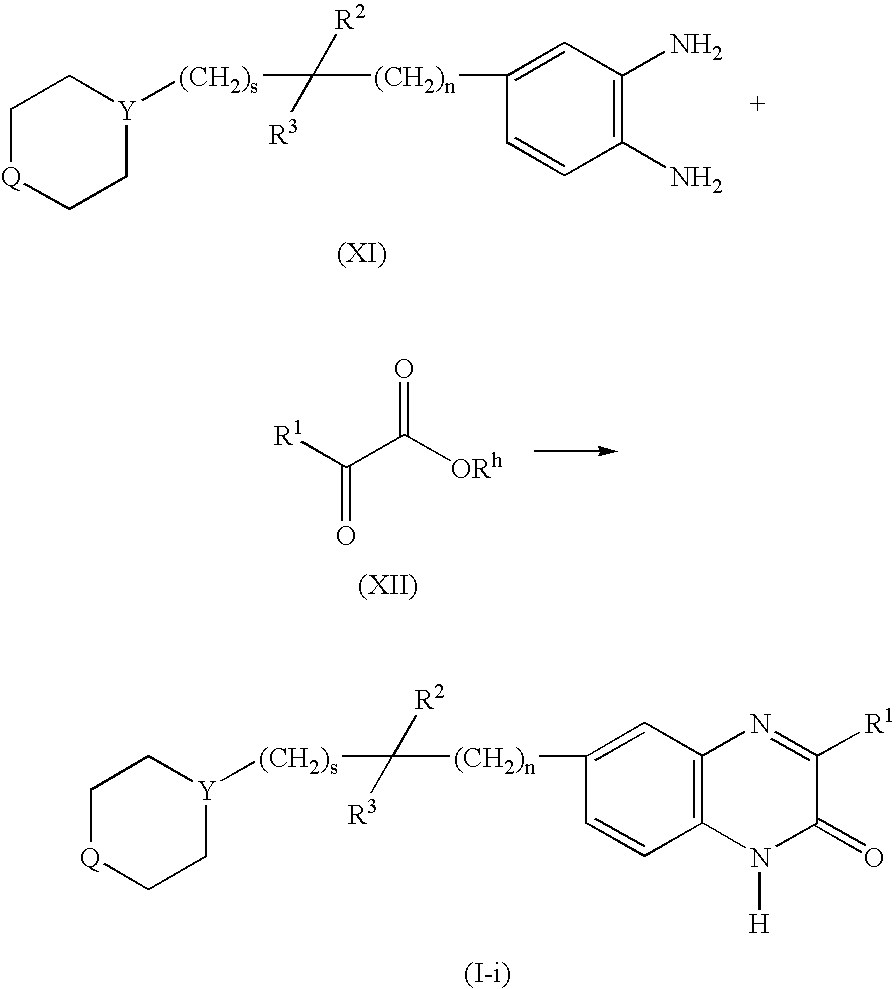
[R1]C(C([ORh])=O)=O.C1[Q]CC[Y]([(CH2)s]C([(CH2)n]C2=CC3=C(C=C2)N([H])C(=O)C([R1])=N3)([R2])[R3])C1.C1[Q]CC[Y]([(CH2)s]C([(CH2)n]C2=CC(N)=C(N)C=C2)([R2])[R3])C1
